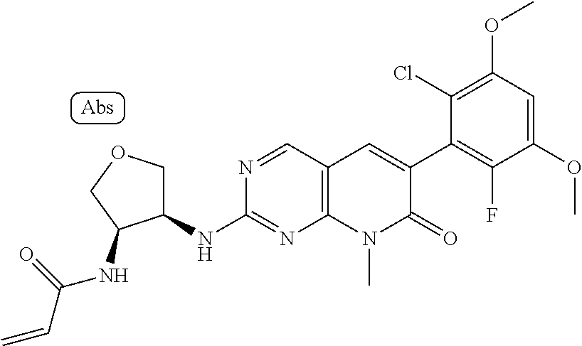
N1=CC2=C(N=C1NC1COCC1NC(C=C)=O)N(C)C(=O)C(C1=C(F)C(OC)=CC(OC)=C1Cl)=C2
